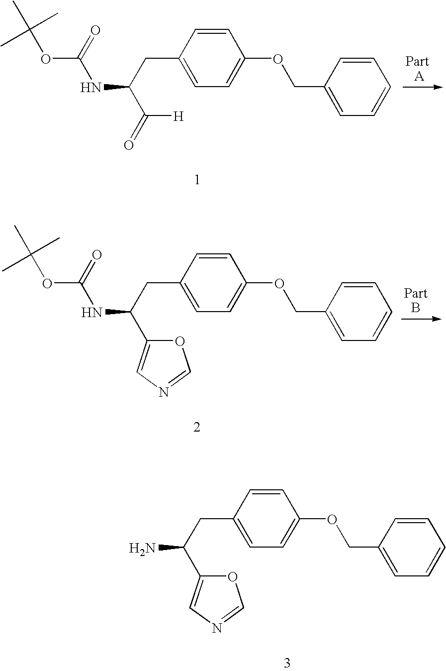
C1=C(CC(C([H])=O)NC(=O)OC(C)(C)C)C=CC(OCC2=CC=CC=C2)=C1.C1=C(CC(C2=CN=CO2)NC(=O)OC(C)(C)C)C=CC(OCC2=CC=CC=C2)=C1.C1=C(CC(C2=CN=CO2)N)C=CC(OCC2=CC=CC=C2)=C1
